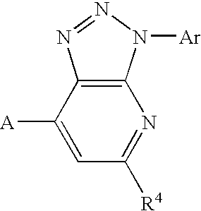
C12=C(C([A])=CC([R4])=N1)N=NN2[Ar]
